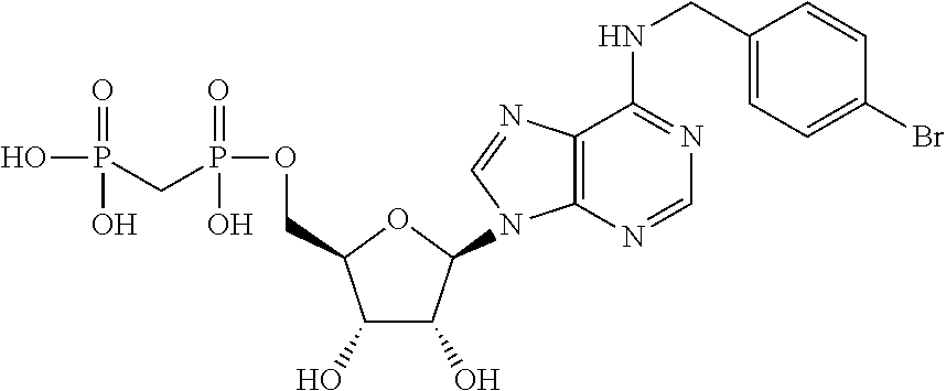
C1(O)C(O)C(N2C3=C(C(NCC4=CC=C(Br)C=C4)=NC=N3)N=C2)OC1COP(=O)(O)CP(=O)(O)O
